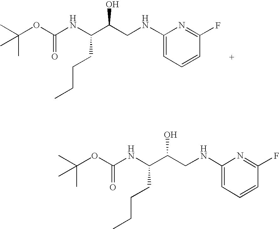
C(OC(NC(C(CNC1=CC=CC(F)=N1)O)CCCC)=O)(C)(C)C.C(OC(NC(C(CNC1=CC=CC(F)=N1)O)CCCC)=O)(C)(C)C
